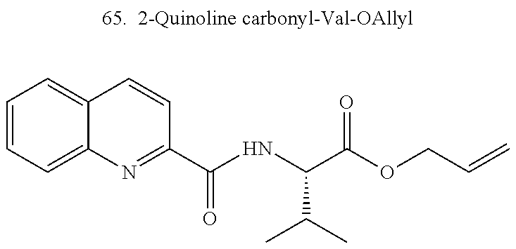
C1=CC=C2C(=C1)C=CC(C(=O)NC(C(=O)OCC=C)C(C)C)=N2
